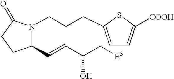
C1(C=CC(C[E3])O)N(CCCC2=CC=C([COOH])S2)C(=O)CC1
